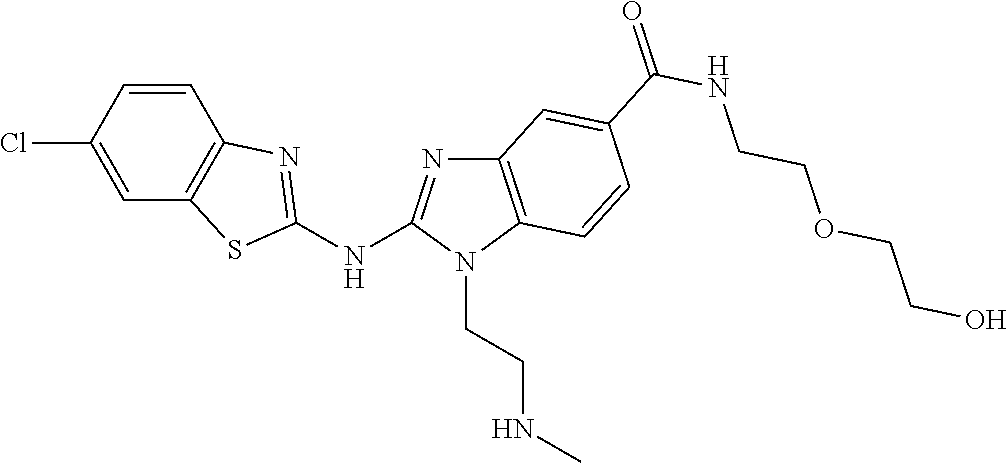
C1(Cl)=CC2=C(C=C1)N=C(NC1=NC3=C(N1CCNC)C=CC(C(NCCOCCO)=O)=C3)S2
